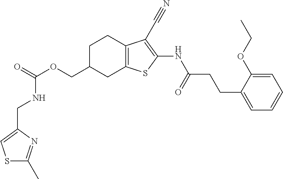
O(CC1CC2=C(CC1)C(C#N)=C(NC(CCC1=CC=CC=C1OCC)=O)S2)C(NCC1=CSC(C)=N1)=O
